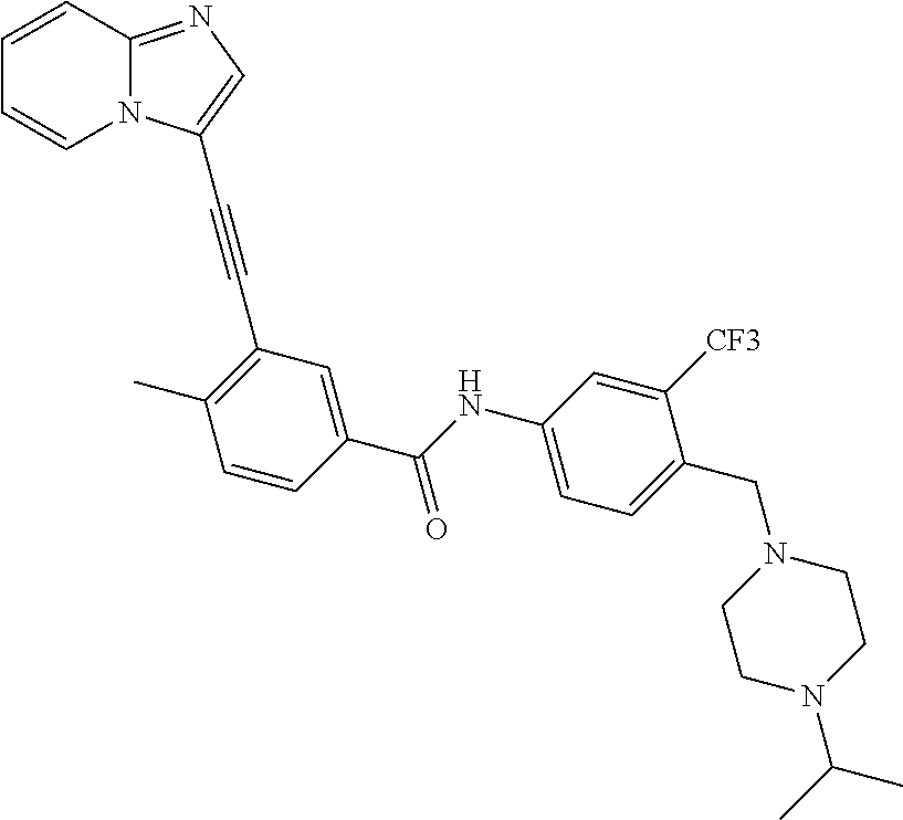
C1=CC2=NC=C(C#CC3=C(C)C=CC(C(NC4=CC=C(CN5CCN(C(C)C)CC5)C([CF3])=C4)=O)=C3)N2C=C1
